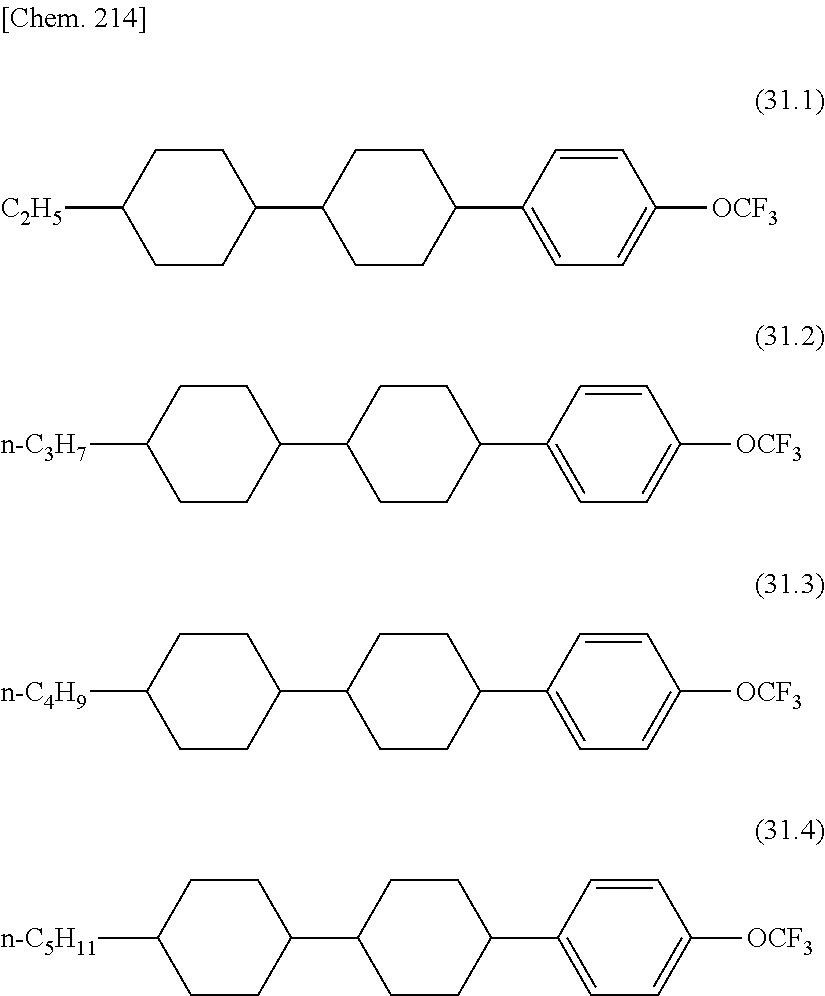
C1CC(C2CCC(C3=CC=C([OCF3])C=C3)CC2)CCC1[C2H5].C1CC(C2CCC(C3=CC=C([OCF3])C=C3)CC2)CCC1[n-C3H7].C1CC(C2CCC(C3=CC=C([OCF3])C=C3)CC2)CCC1[n-C4H9].C1CC(C2CCC(C3=CC=C([OCF3])C=C3)CC2)CCC1[n-C5H11]
